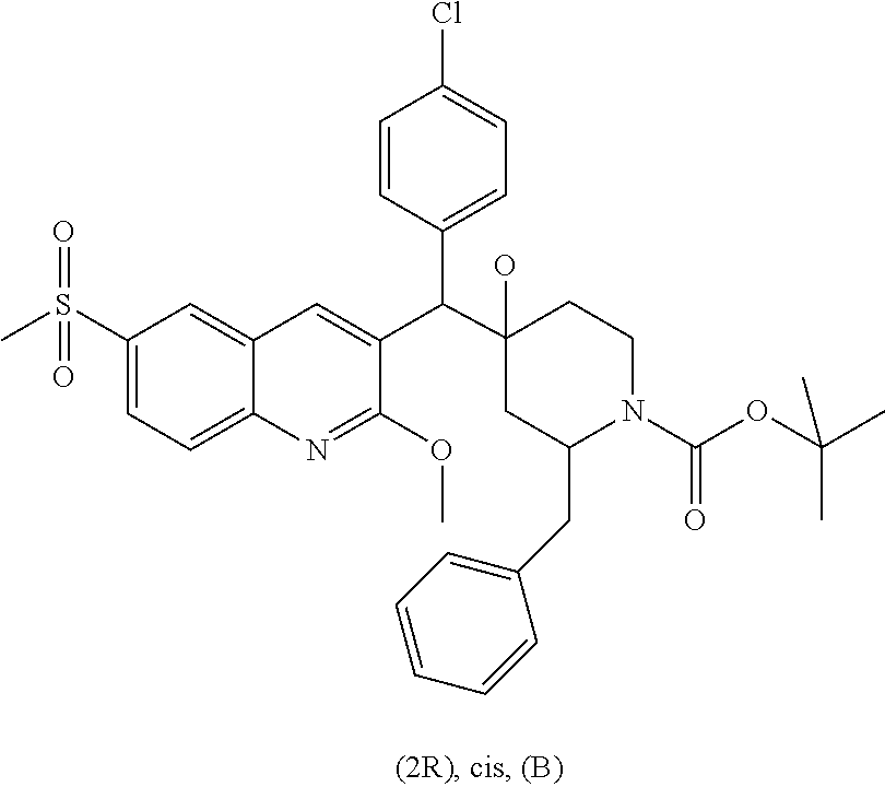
C1(S(C)(=O)=O)=CC=C2C(=C1)C=C(C(C1=CC=C(Cl)C=C1)C1(O)CC(CC3=CC=CC=C3)N(C(OC(C)(C)C)=O)CC1)C(OC)=N2
